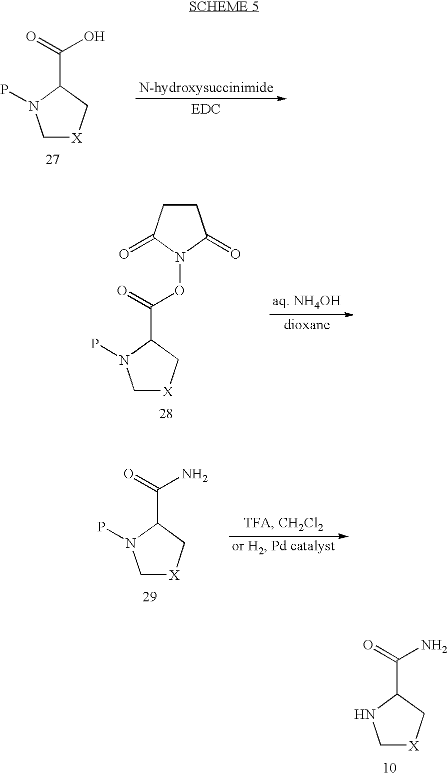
C1[X]CC(C(=O)N)N1.C1[X]CC(C(=O)ON2C(=O)CCC2=O)N1P.C1[X]CC(C(=O)N)N1P.C1[X]CC(C(=O)O)N1P
